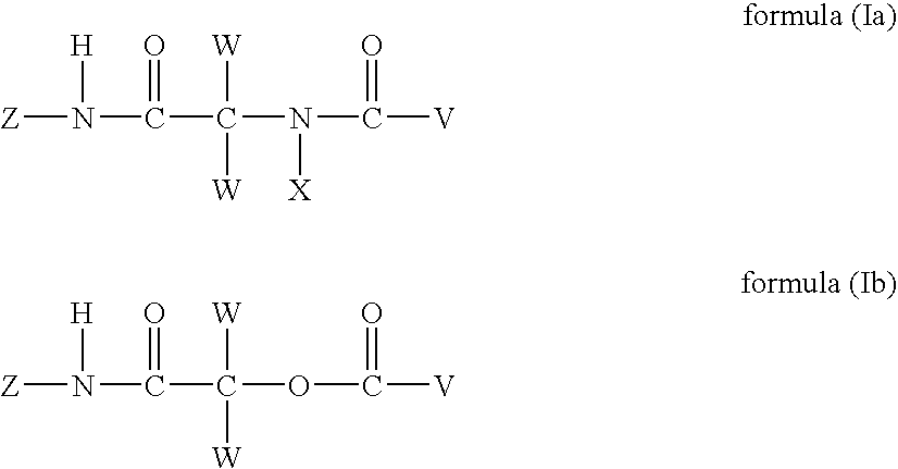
[Z]N([H])C(=O)C([W])([W])N(C([V])=O)[X].[Z]N([H])C(=O)C([W])([W])OC([V])=O
